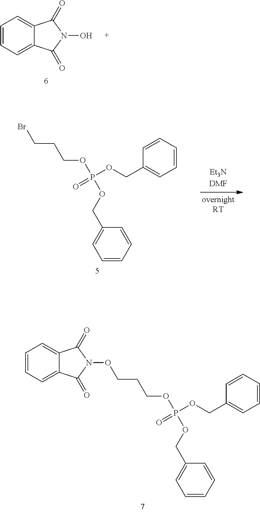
ON1C(=O)C2=CC=CC=C2C1=O.C1=CC=CC=C1COP(OCC1=CC=CC=C1)(OCCCBr)=O.C1=CC=CC=C1COP(OCC1=CC=CC=C1)(OCCCON1C(=O)C2=CC=CC=C2C1=O)=O
